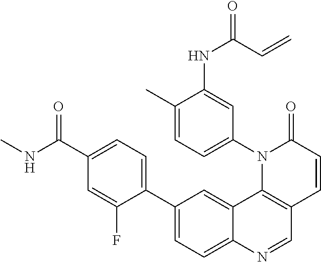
C12=CC(C3=CC=C(C(NC)=O)C=C3F)=CC=C1N=CC1=C2N(C2=CC=C(C)C(NC(C=C)=O)=C2)C(=O)C=C1
